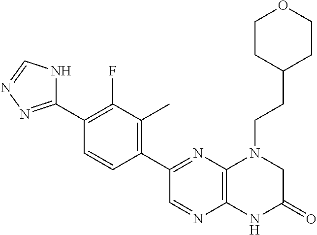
C12=C(N=C(C3=C(C)C(F)=C(C4=NN=CN4)C=C3)C=N1)N(CCC1CCOCC1)CC(=O)N2
